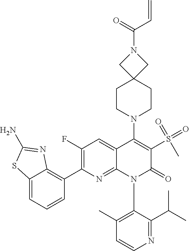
C1=CN=C(C(C)C)C(N2C(=O)C(S(=O)(=O)C)=C(N3CCC4(CN(C(=O)C=C)C4)CC3)C3=CC(F)=C(C4=C5C(=CC=C4)SC(N)=N5)N=C23)=C1C
